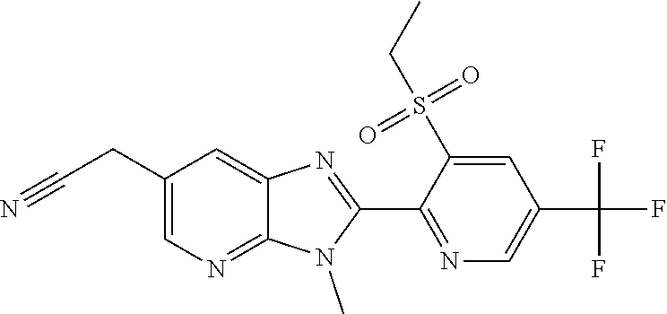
C1(CC#N)=CN=C2C(=C1)N=C(C1=NC=C(C(F)(F)F)C=C1S(CC)(=O)=O)N2C
